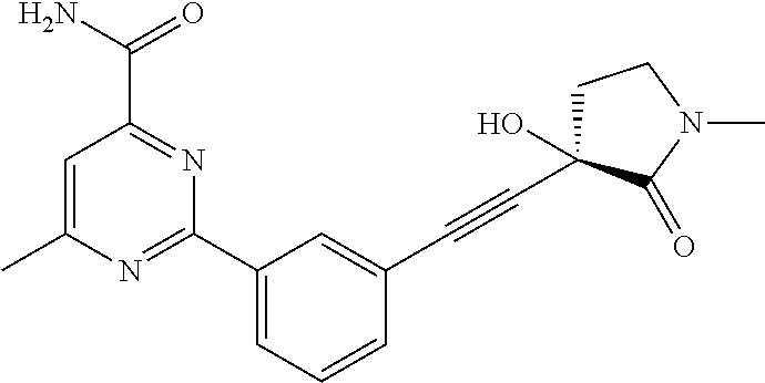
C1=C(C)N=C(C2=CC=CC(C#CC3(O)CCN(C)C3=O)=C2)N=C1C(N)=O
